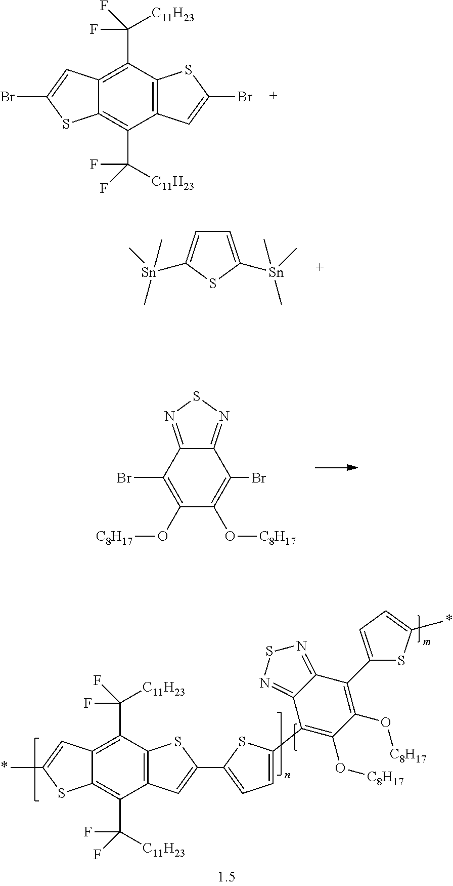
C12=C(C(F)([C11H23])F)C3=C(C(C([C11H23])(F)F)=C1SC(Br)=C2)C=C(Br)S3.C1=C([Sn](C)(C)C)SC([Sn](C)(C)C)=C1.C12=NSN=C1C(Br)=C(O[C8H17])C(O[C8H17])=C2Br.C12=C(C(F)([C11H23])F)C3=C(C(C([C11H23])(F)F)=C1SC(C)=C2)C=C(C1=CC=C(C2=C(O[C8H17])C(O[C8H17])=C(C4=CC=C(C)S4)C4=NSN=C24)S1)S3
